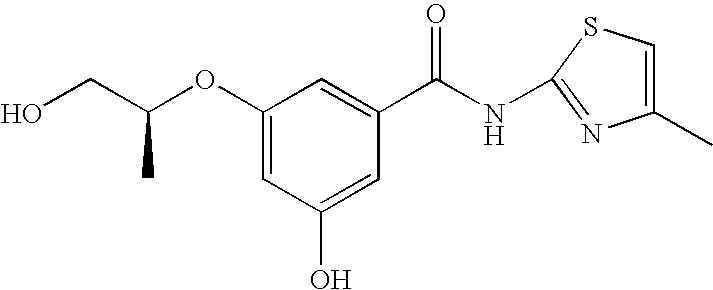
OCC(OC1=CC(O)=CC(C(NC2=NC(C)=CS2)=O)=C1)C
